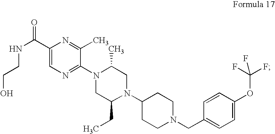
N(C(C1=CN=C(N2CC(CC)N(C3CCN(CC4=CC=C(OC(F)(F)F)C=C4)CC3)CC2C)C(C)=N1)=O)CCO
